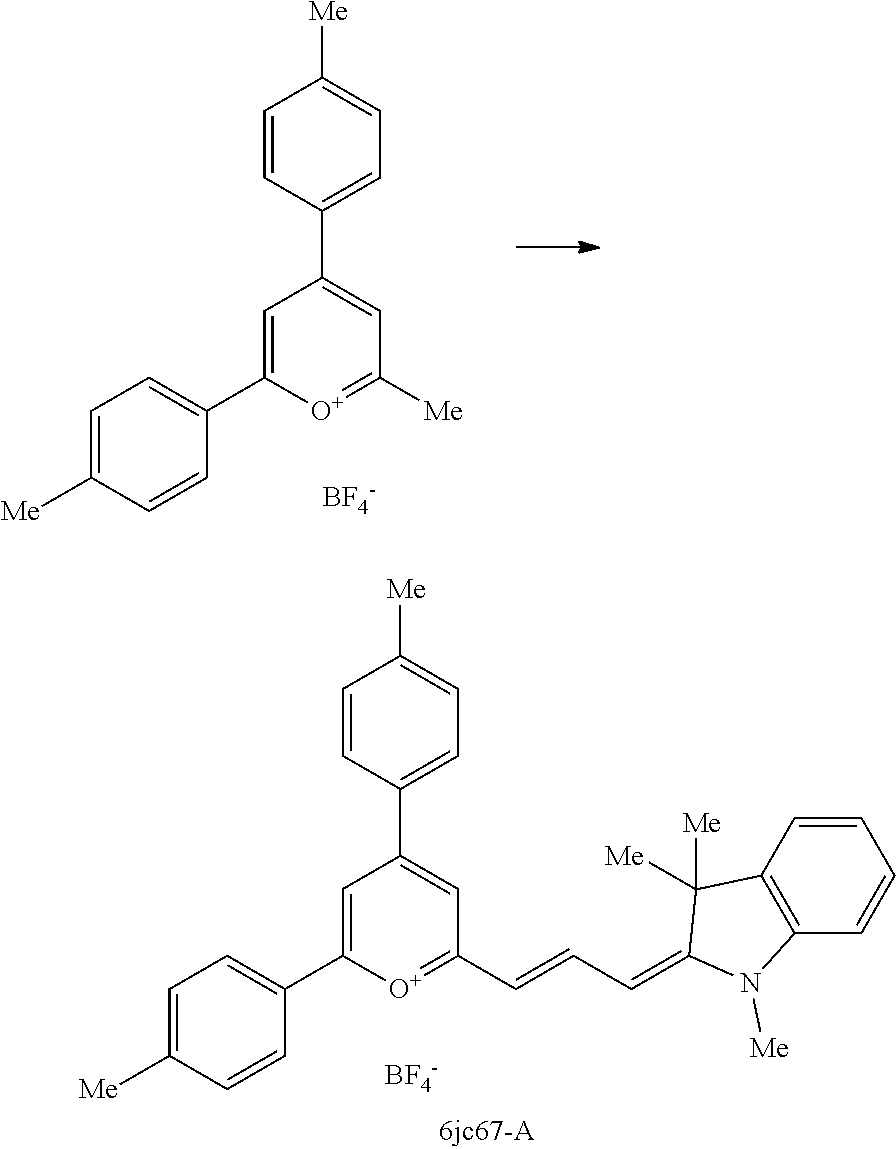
C1=CC(C2=CC([Me])=[O+]C(C3=CC=C([Me])C=C3)=C2)=CC=C1[Me].[BF4-].C1=CC(C2=CC(C=CC=C3N([Me])C4=C(C3([Me])[Me])C=CC=C4)=[O+]C(C3=CC=C([Me])C=C3)=C2)=CC=C1[Me].[BF4-]
